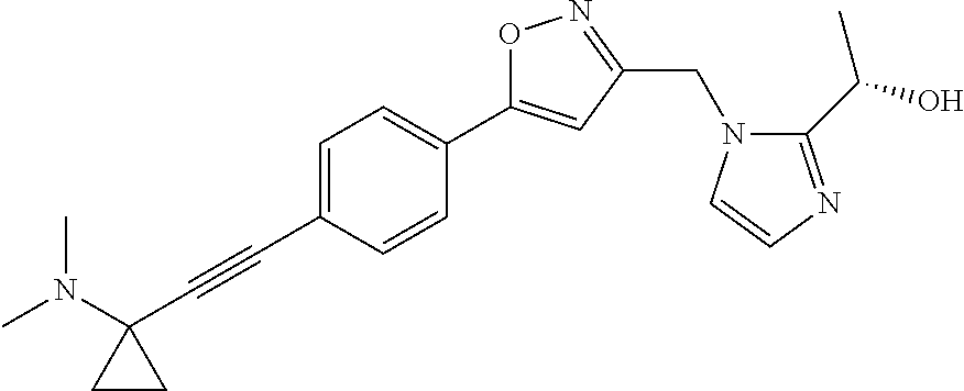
C1=C(C#CC2(N(C)C)CC2)C=CC(C2=CC(CN3C(C(O)C)=NC=C3)=NO2)=C1
